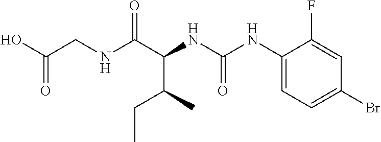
N(C(C(NC(NC1=CC=C(Br)C=C1F)=O)C(CC)C)=O)CC(O)=O
